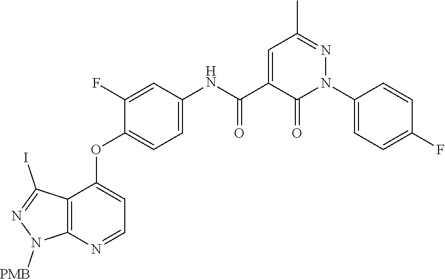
N1([PMB])N=C(I)C2=C1N=CC=C2OC1=CC=C(NC(C2=CC(C)=NN(C3=CC=C(F)C=C3)C2=O)=O)C=C1F
